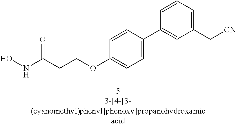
C1=C(C2=CC(C[CN])=CC=C2)C=CC(OCCC(NO)=O)=C1
